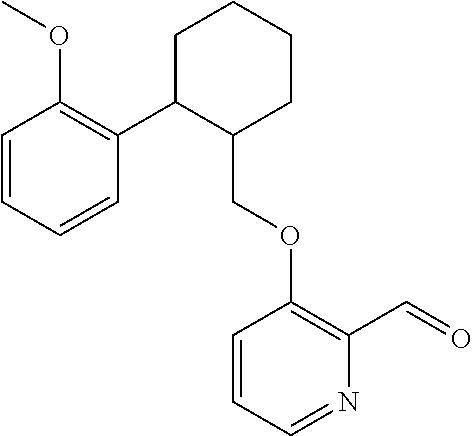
C1C(C2=C(OC)C=CC=C2)C(COC2=C(C=O)N=CC=C2)CCC1
